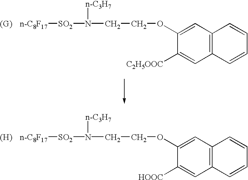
[n-C8F17][SO2]N(CCOC1=CC2=C(C=C1[HOOC])C=CC=C2)[n-C3H7].[(H)].[n-C8F17][SO2]N(CCOC1=CC2=C(C=C1[C2H5OOC])C=CC=C2)[n-C3H7].[(G)]
